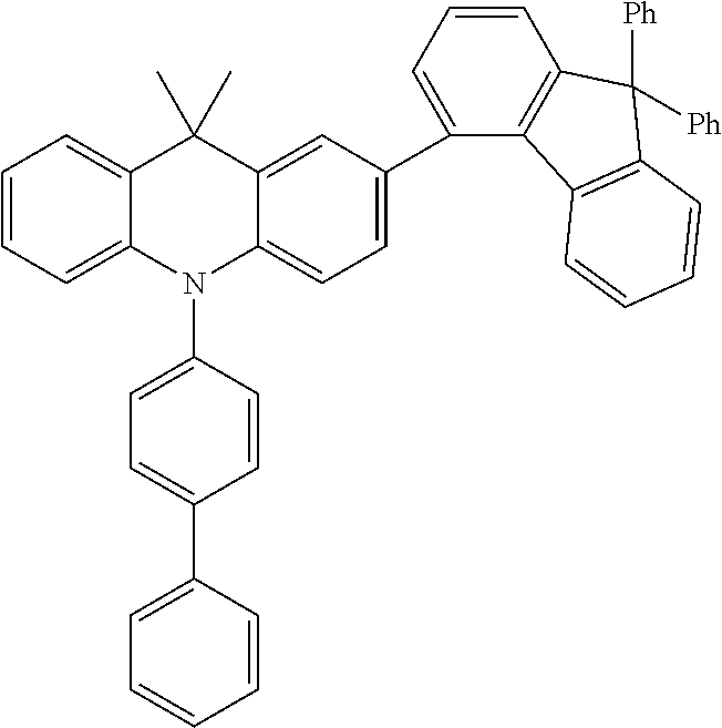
C1=CC=C2C(=C1)C(C)(C)C1=CC(C3=CC=CC4=C3C3=C(C4([Ph])[Ph])C=CC=C3)=CC=C1N2C1=CC=C(C2=CC=CC=C2)C=C1
